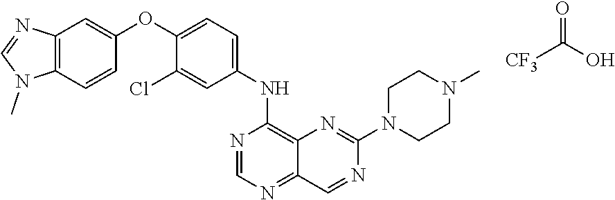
C12=C(C=CC(OC3=CC=C(NC4=C5C(=NC=N4)C=NC(N4CCN(C)CC4)=N5)C=C3Cl)=C1)N(C)C=N2.[CF3]C(O)=O
